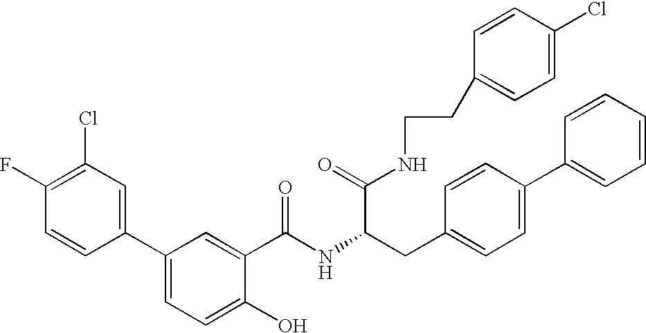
OC1=CC=C(C2=CC(Cl)=C(F)C=C2)C=C1C(NC(CC1=CC=C(C2=CC=CC=C2)C=C1)C(NCCC1=CC=C(Cl)C=C1)=O)=O
